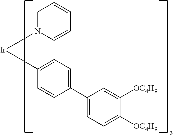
C12=C([Ir]N3=CC=CC=C13)C=CC(C1=CC=C([OC4H9])C([OC4H9])=C1)=C2
